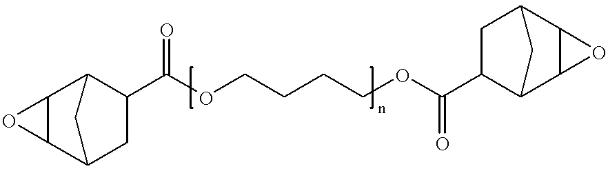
C12C3CC(C(OCCCCOC(C4C5C6C(C(C4)C5)O6)=O)=O)C(C1O2)C3
